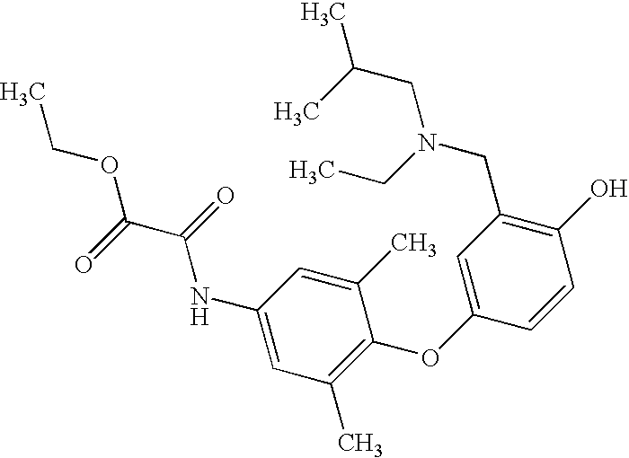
C1(NC(C(OCC)=O)=O)=CC(C)=C(OC2=CC(CN(CC(C)C)CC)=C(O)C=C2)C(C)=C1
